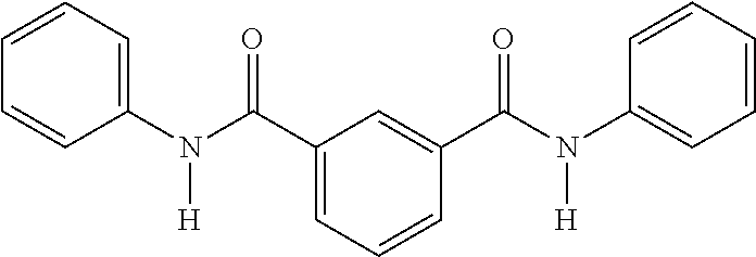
C1=CC=CC(N(C(C2=CC=CC(C(N(C3=CC=CC=C3)[H])=O)=C2)=O)[H])=C1
